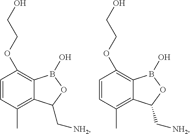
C1=CC(C)=C2C(=C1OCCO)B(O)OC2C[NH2].C1=CC(C)=C2C(=C1OCCO)B(O)OC2C[NH2]
